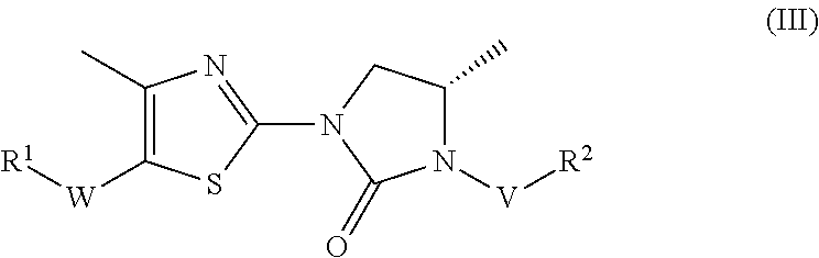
C1(C)=C([W][R1])SC(N2C(=O)N([V][R2])C(C)C2)=N1
